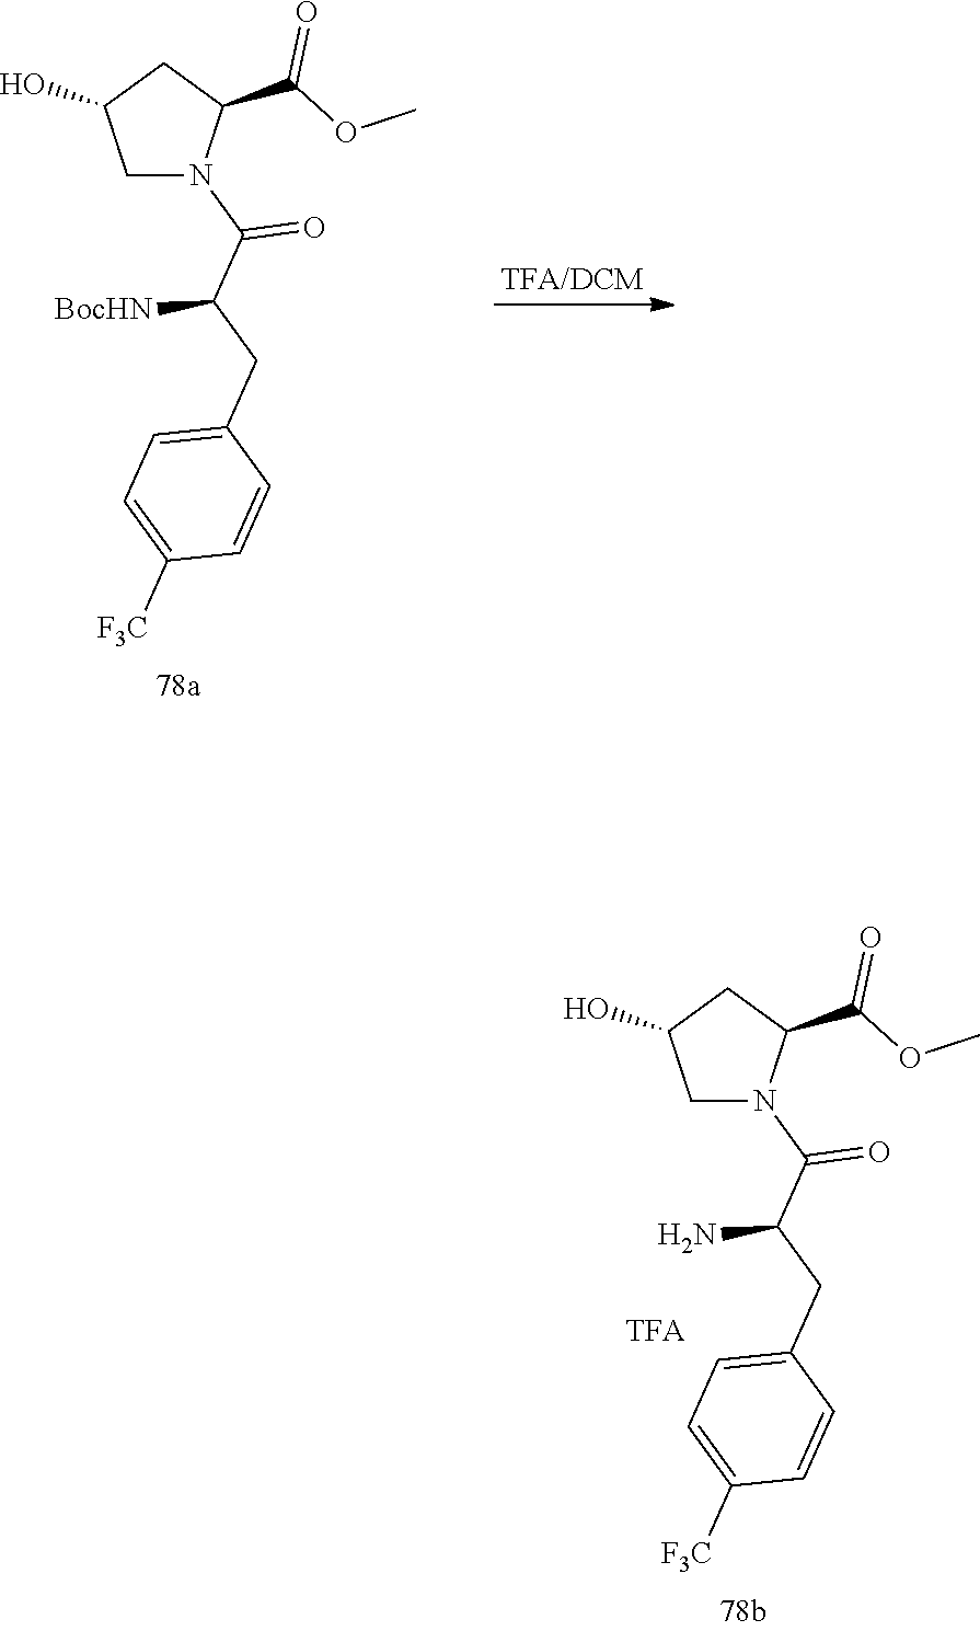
C1N(C(C(CC2=CC=C([F3C])C=C2)[BocHN])=O)C(C(OC)=O)CC1O.C1N(C(C(CC2=CC=C([F3C])C=C2)N)=O)C(C(OC)=O)CC1O
